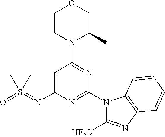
C1=C(N=S(=O)(C)C)N=C(N2C([HF2C])=NC3=C2C=CC=C3)N=C1N1C(C)COCC1
